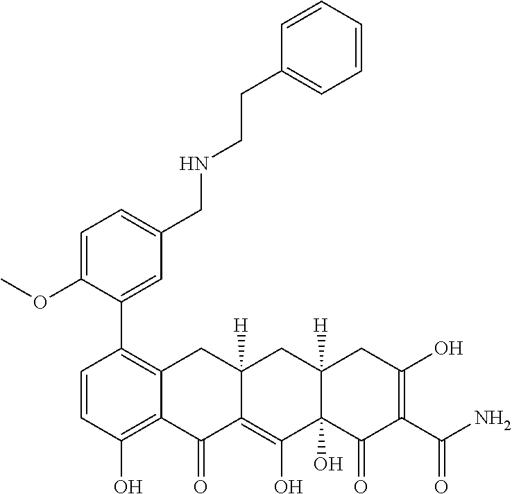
C1=CC(O)=C2C(=C1C1=CC(CNCCC3=CC=CC=C3)=CC=C1OC)CC1([H])C(=C(O)C3(O)C([H])(C1)CC(O)=C(C(N)=O)C3=O)C2=O
